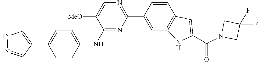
C1(F)(F)CN(C(C2=CC3=C(C=C(C4=NC=C([MeO])C(NC5=CC=C(C6=CNN=C6)C=C5)=N4)C=C3)N2)=O)C1
